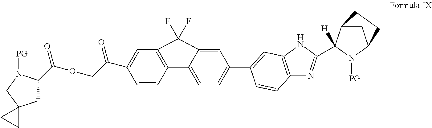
C1C(C(OCC(C2=CC3=C(C=C2)C2=CC=C(C4=CC5=C(N=C(C6([H])C7CC(N6[PG])CC7)N5)C=C4)C=C2C3(F)F)=O)=O)N([PG])CC12CC2
